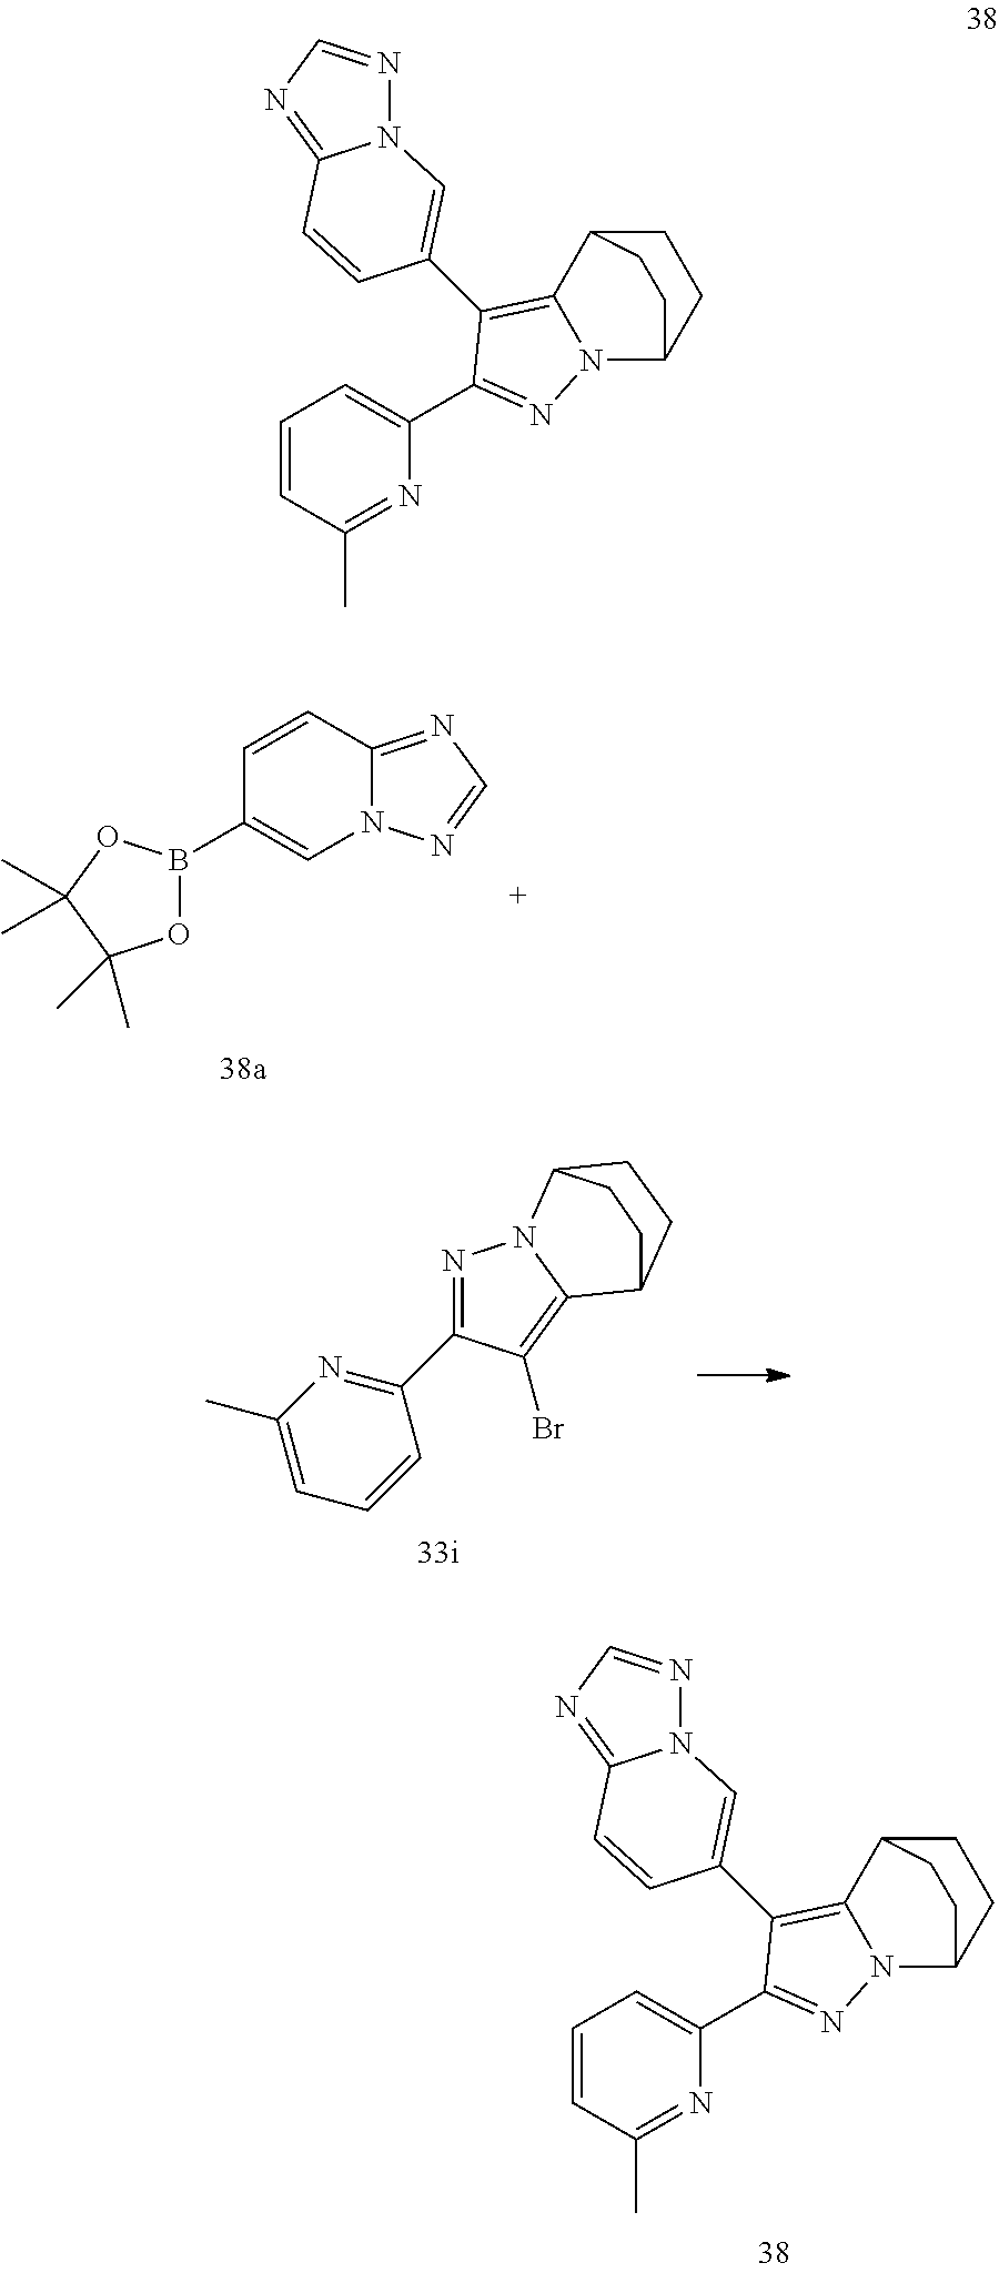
C1=CC2=NC=NN2C=C1B1OC(C)(C)C(C)(C)O1.C1(C2=NN3C(=C2Br)C2CCC3CC2)=NC(C)=CC=C1.N1=C(C)C=CC=C1C1=NN2C(=C1C1=CN3N=CN=C3C=C1)C1CCC2CC1.N1=C(C)C=CC=C1C1=NN2C(=C1C1=CN3N=CN=C3C=C1)C1CCC2CC1
